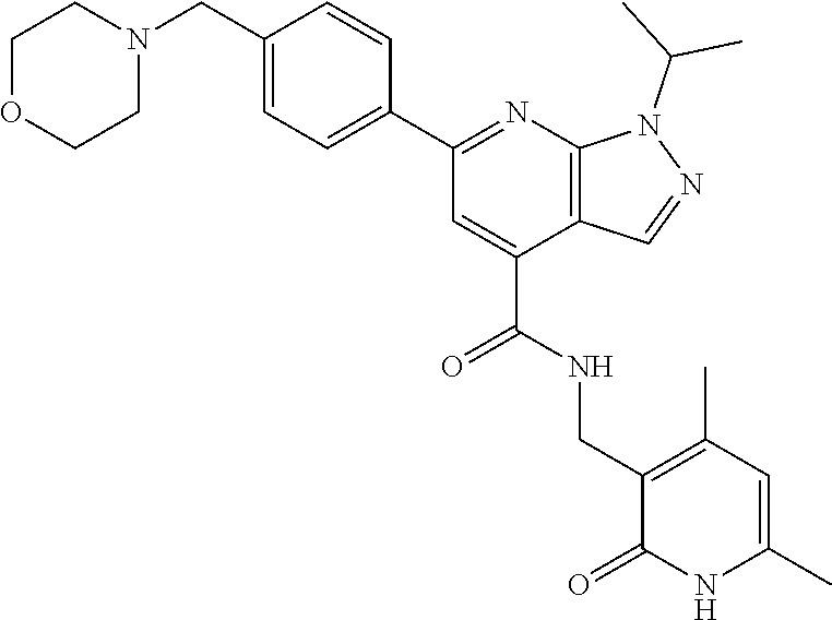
C1OCCN(CC2=CC=C(C3=NC4=C(C(C(NCC5=C(C)C=C(C)NC5=O)=O)=C3)C=NN4C(C)C)C=C2)C1
